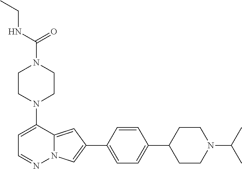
N1(C2=CC=NN3C2=CC(C2=CC=C(C4CCN(C(C)C)CC4)C=C2)=C3)CCN(C(NCC)=O)CC1
